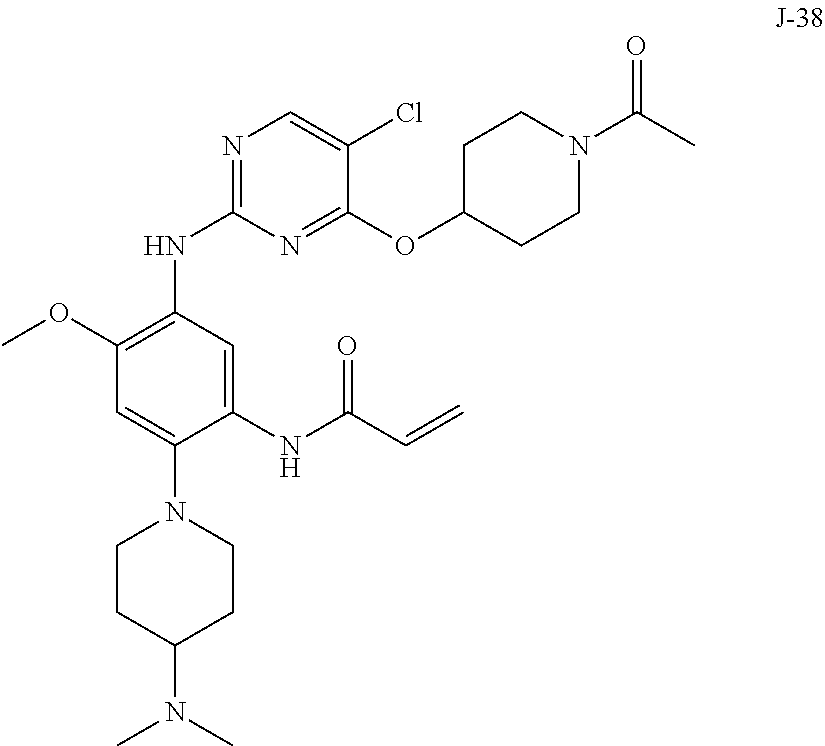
C1CC(N(C)C)CCN1C1=CC(OC)=C(NC2=NC=C(Cl)C(OC3CCN(C(C)=O)CC3)=N2)C=C1NC(C=C)=O
